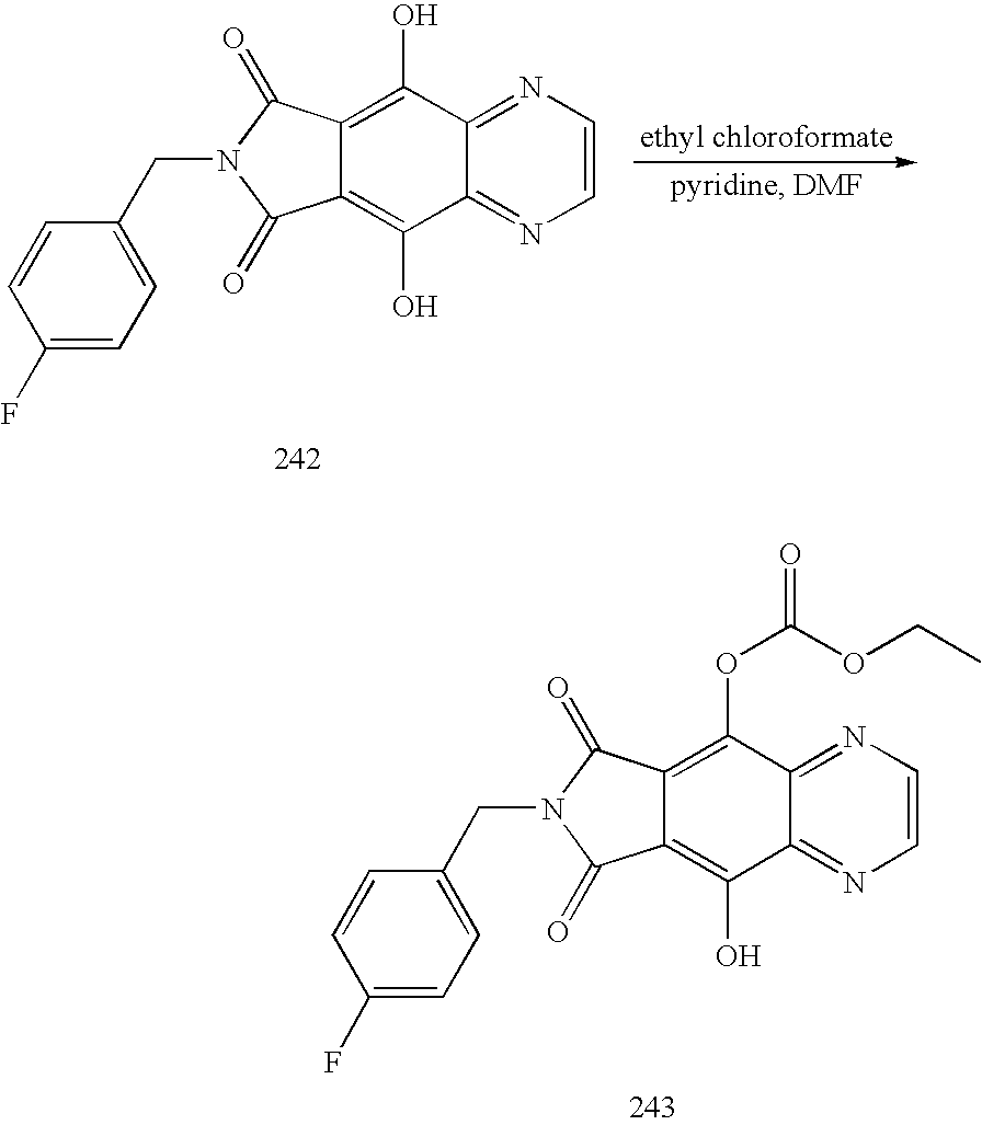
C12=C(O)C3=NC=CN=C3C(O)=C1C(=O)N(CC1=CC=C(F)C=C1)C2=O.C12=C(O)C3=NC=CN=C3C(OC(=O)OCC)=C1C(=O)N(CC1=CC=C(F)C=C1)C2=O
